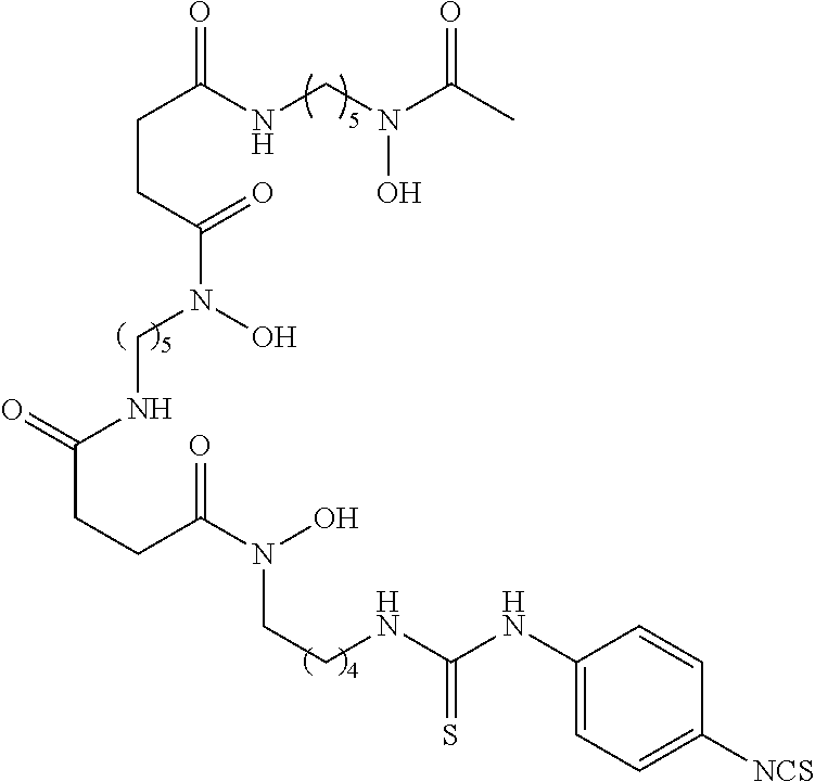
C1(NC(NCCN(C(CCC(NCN(O)C(=O)CCC(NCN(O)C(=O)C)=O)=O)=O)O)=S)=CC=C([NCS])C=C1
